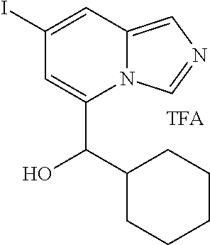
N12C(=CN=C1)C=C(I)C=C2C(O)C1CCCCC1
